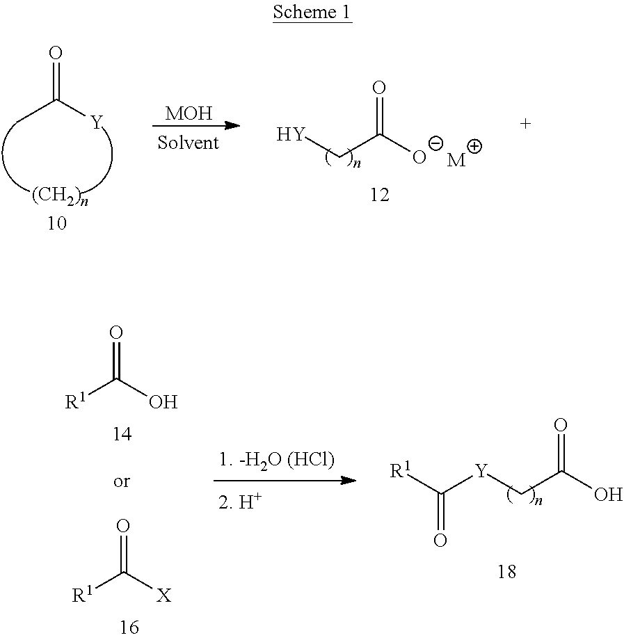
[MOH].[Y]CC([O-])=O.[M].CC([Y])=O.[R1]C(O)=O.[R1]C([X])=O.[Y](CC(O)=O)C([R1])=O
